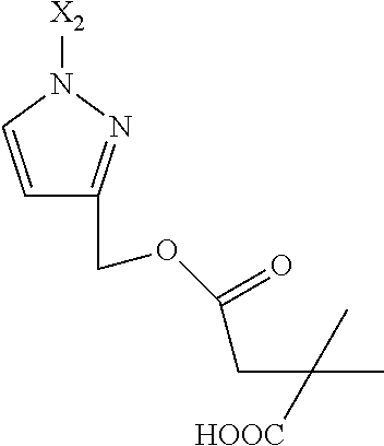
C1=CN([X2])N=C1COC(=O)CC(C)(C)[HOOC]
